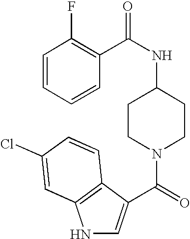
N1C=C(C(=O)N2CCC(NC(=O)C3=C(F)C=CC=C3)CC2)C2=C1C=C(Cl)C=C2
